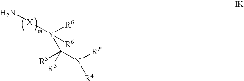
N[X][Y]([R6])([R6])C([R3])(N([RP])[R4])[R3]
